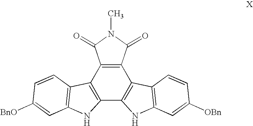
C12=C(C3=C(C4=C1C(=O)N(C)C4=O)C1=C(N3)C=C([OBn])C=C1)NC1=C2C=CC([BnO])=C1
